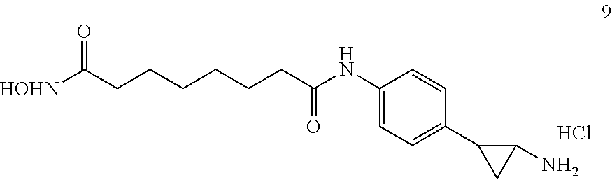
[HOHN]C(CCCCCCC(NC1=CC=C(C2C(N)C2)C=C1)=O)=O.Cl
